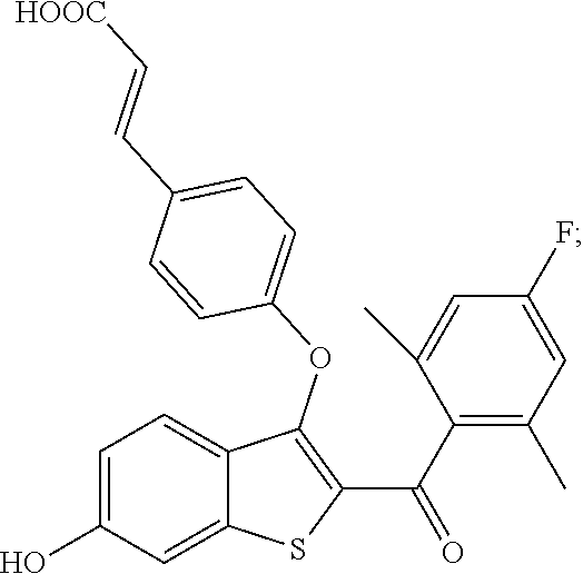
C1=C(O)C=C2C(=C1)C(OC1=CC=C(C=C[HOOC])C=C1)=C(C(C1=C(C)C=C(F)C=C1C)=O)S2
